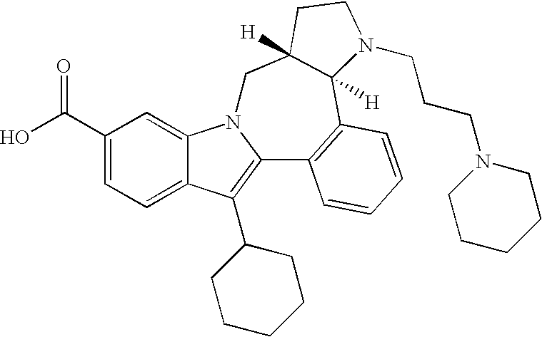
C1(C(O)=O)=CC=C2C(=C1)N1C(=C2C2CCCCC2)C2=C(C3([H])C([H])(C1)CCN3CCCN1CCCCC1)C=CC=C2
